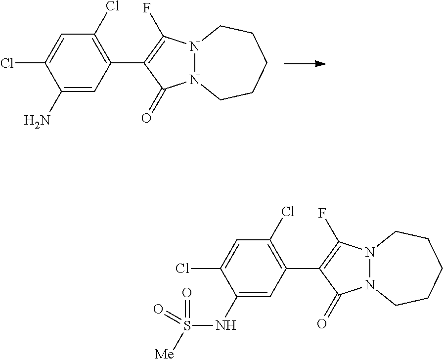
C1(N)=CC(C2=C(F)N3N(C2=O)CCCCC3)=C(Cl)C=C1Cl.C1(NS([Me])(=O)=O)=CC(C2=C(F)N3N(C2=O)CCCCC3)=C(Cl)C=C1Cl
